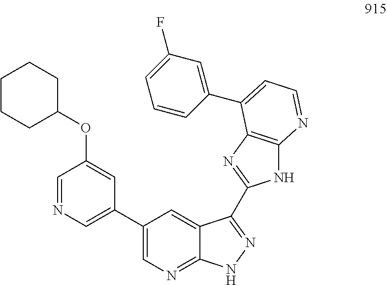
C1(C2=CN=CC(OC3CCCCC3)=C2)=CN=C2C(=C1)C(C1=NC3=C(N1)N=CC=C3C1=CC(F)=CC=C1)=NN2
